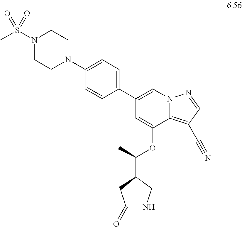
N1(S(C)(=O)=O)CCN(C2=CC=C(C3=CN4C(=C(C#N)C=N4)C(OC(C)C4CNC(=O)C4)=C3)C=C2)CC1
